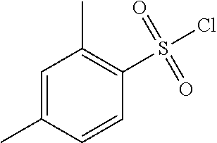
C1(S(Cl)(=O)=O)=C(C)C=C(C)C=C1
